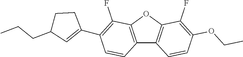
C12=C(OC3=C1C=CC(OCC)=C3F)C(F)=C(C1=CC(CCC)CC1)C=C2
